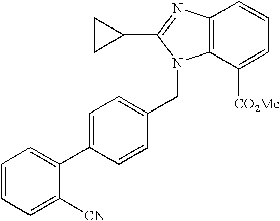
C12=C(C([CO2Me])=CC=C1)N(CC1=CC=C(C3=CC=CC=C3[CN])C=C1)C(C1CC1)=N2
